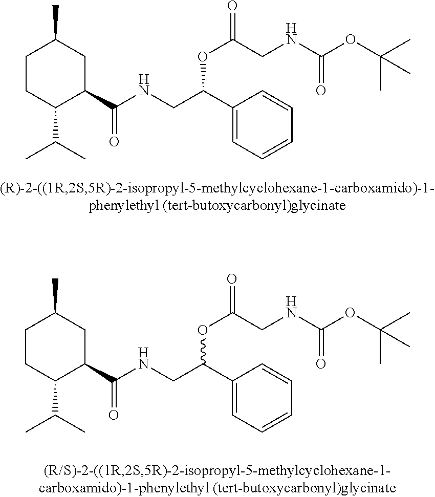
C1CC(C(C)C)C(C(NCC(C2=CC=CC=C2)OC(=O)CNC(OC(C)(C)C)=O)=O)CC1C.C1CC(C(C)C)C(C(NCC(C2=CC=CC=C2)OC(=O)CNC(OC(C)(C)C)=O)=O)CC1C
